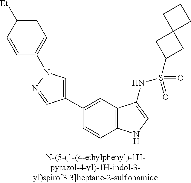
C1(C2=CN(C3=CC=C([Et])C=C3)N=C2)=CC2=C(C=C1)NC=C2NS(=O)(=O)C1CC2(C1)CCC2
